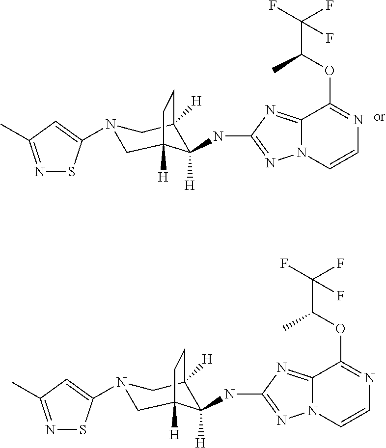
N1(C2=CC(C)=NS2)CC2([H])C(NC3=NN4C(=N3)C(OC(C(F)(F)F)C)=NC=C4)([H])C([H])(C1)CC2.N1(C2=CC(C)=NS2)CC2([H])C(NC3=NN4C(=N3)C(OC(C(F)(F)F)C)=NC=C4)([H])C([H])(C1)CC2
